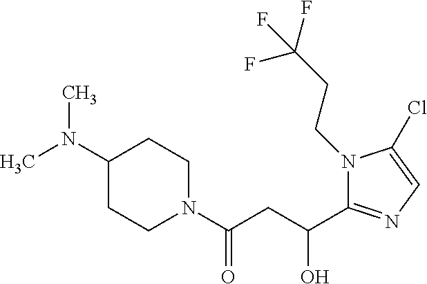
C1(N(C)C)CCN(C(CC(C2=NC=C(Cl)N2CCC(F)(F)F)O)=O)CC1
